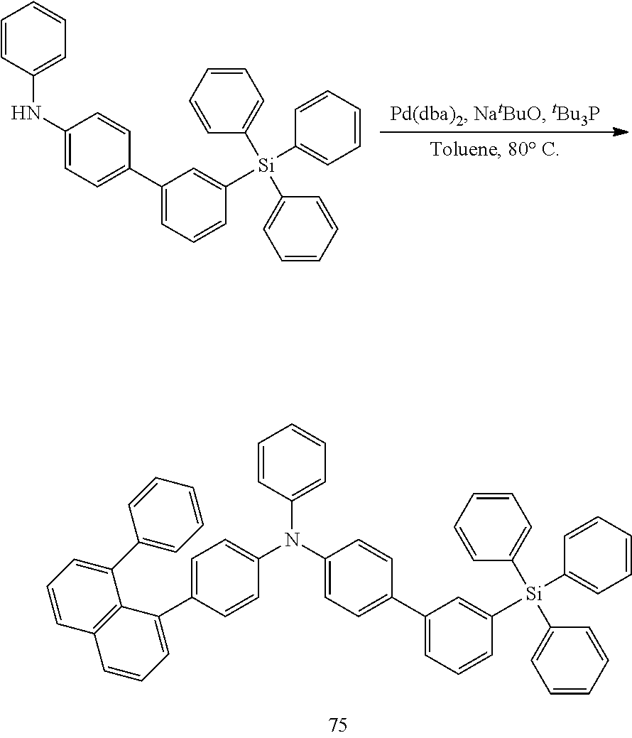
C1=CC=C(N(C2=CC=C(C3=CC=CC4=C3C(C3=CC=CC=C3)=CC=C4)C=C2)C2=CC=C(C3=CC=CC([Si](C4=CC=CC=C4)(C4=CC=CC=C4)C4=CC=CC=C4)=C3)C=C2)C=C1.C1=CC=C(NC2=CC=C(C3=CC=CC([Si](C4=CC=CC=C4)(C4=CC=CC=C4)C4=CC=CC=C4)=C3)C=C2)C=C1
